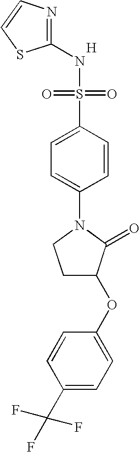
N1=C(NS(=O)(=O)C2=CC=C(N3CCC(OC4=CC=C(C(F)(F)F)C=C4)C3=O)C=C2)SC=C1.[H]
